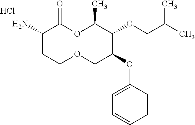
C1(N)CCOCC(OC2=CC=CC=C2)C(OCC(C)C)C(C)OC1=O.Cl
